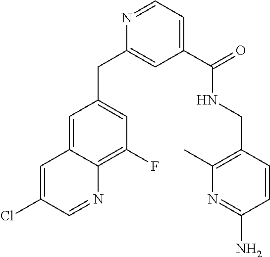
N1=CC=C(C(NCC2=C(C)N=C(N)C=C2)=O)C=C1CC1=CC(F)=C2C(=C1)C=C(Cl)C=N2
